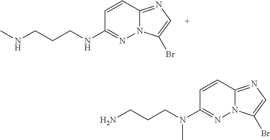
C1(NCCCNC)=NN2C(=NC=C2Br)C=C1.C1(N(CCCN)C)=NN2C(=NC=C2Br)C=C1
